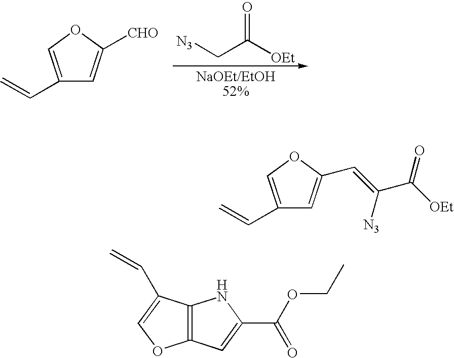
C1(C=C)=COC([CHO])=C1.[N3]CC([OEt])=O.C1(C=C)=COC(C=C(C([OEt])=O)[N3])=C1.C12=C(C(C=C)=CO1)NC(C(OCC)=O)=C2
